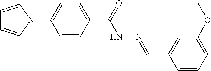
C1=CN(C2=CC=C(C(=O)NN=CC3=CC(OC)=CC=C3)C=C2)C=C1
